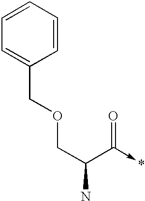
C1=CC=CC=C1COCC(N)C(->*)=O
